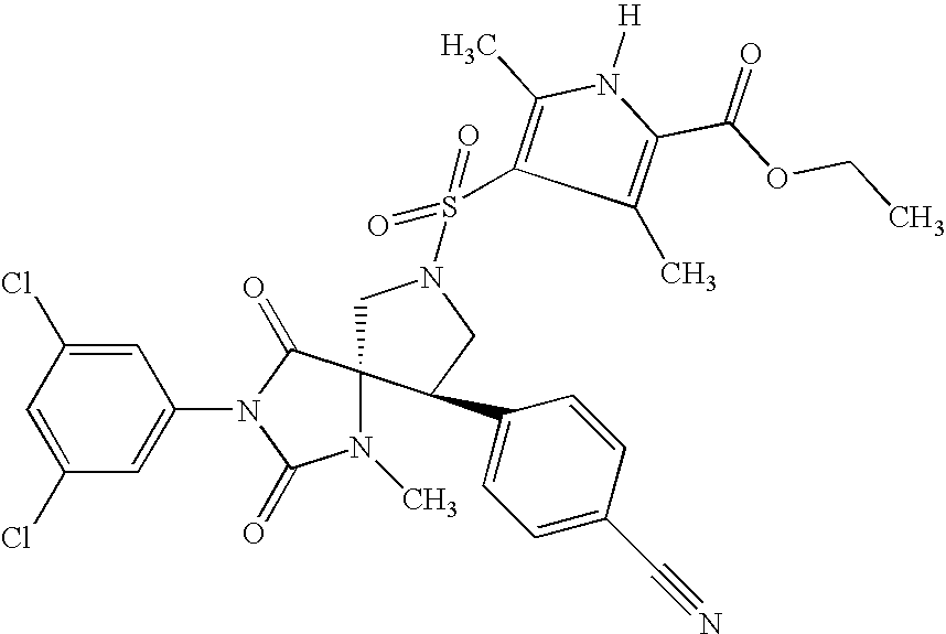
ClC1=CC(N2C(=O)C3(N(C)C2=O)CN(S(=O)(=O)C2=C(C)N([H])C(C(OCC)=O)=C2C)CC3C2=CC=C(C#N)C=C2)=CC(Cl)=C1
